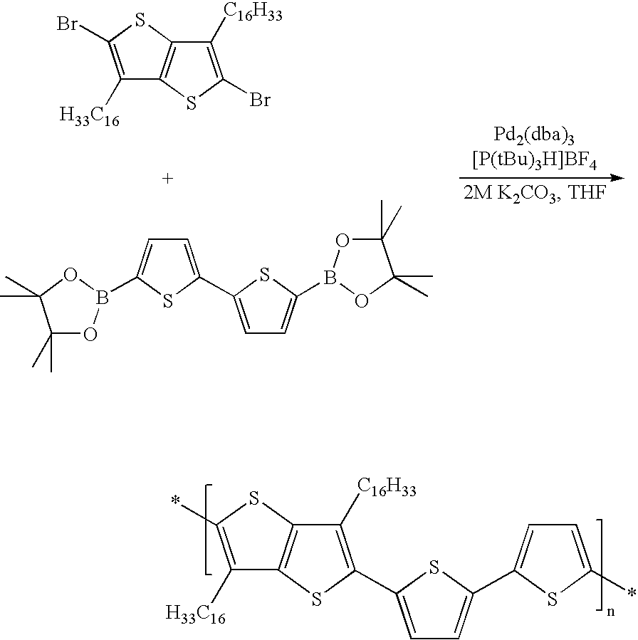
C1([H33C16])=C(*)SC2=C1SC(C1=CC=C(C3=CC=C(*)S3)S1)=C2[C16H33].C1([H33C16])=C(Br)SC2=C1SC(Br)=C2[C16H33].C1=C(C2=CC=C(B3OC(C)(C)C(C)(C)O3)S2)SC(B2OC(C)(C)C(C)(C)O2)=C1
